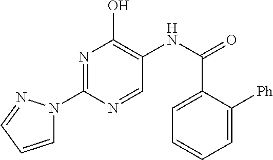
N1=C(N2C=CC=N2)N=CC(NC(=O)C2=CC=CC=C2[Ph])=C1O
